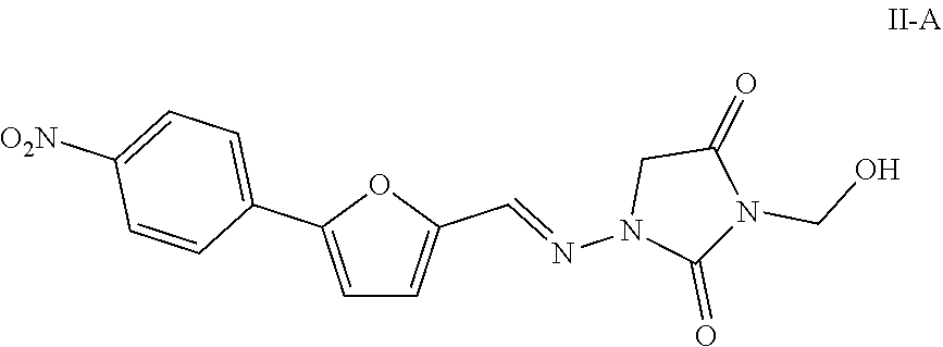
C1=C(C2=CC=C([O2N])C=C2)OC(C=NN2C(=O)N(CO)C(=O)C2)=C1
